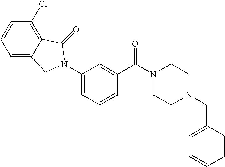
C1=CC(Cl)=C2C(=C1)CN(C1=CC=CC(C(N3CCN(CC4=CC=CC=C4)CC3)=O)=C1)C2=O
